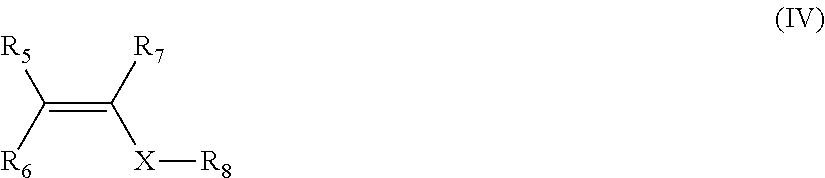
[R7]C([X][R8])=C([R5])[R6]
